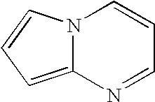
N12C(=CC=C1)N=CC=C2
